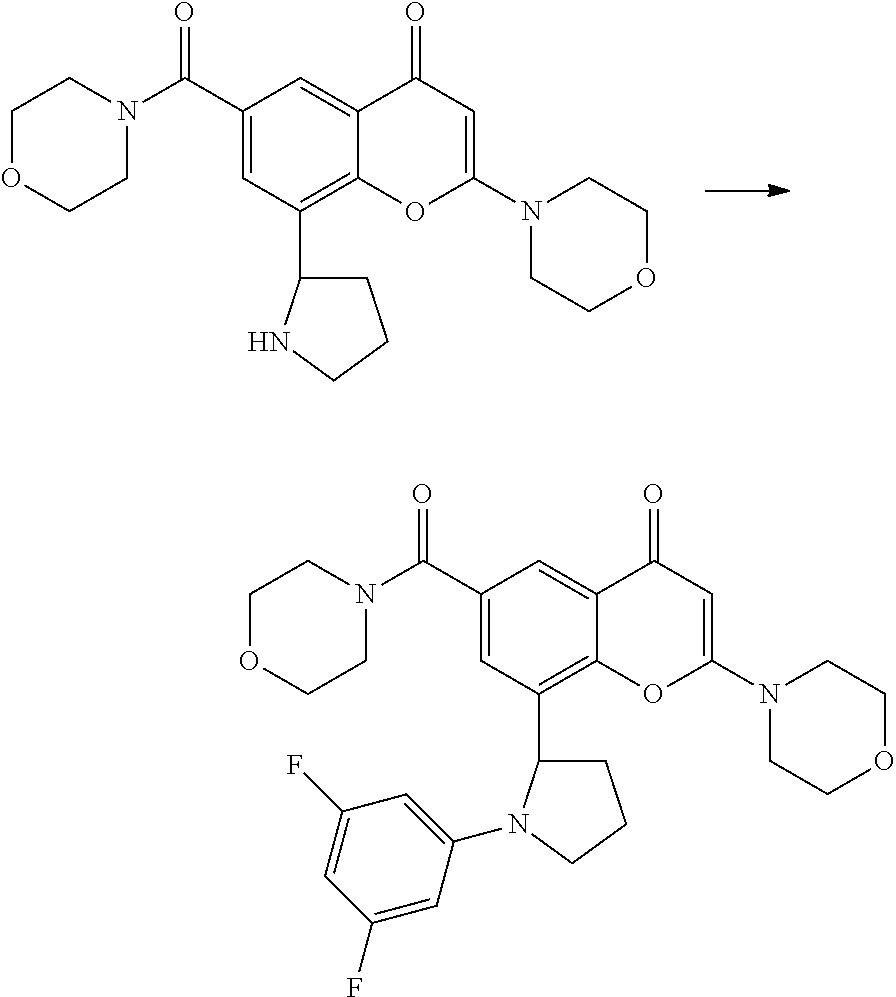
N1(C2=CC(=O)C3=CC(C(N4CCOCC4)=O)=CC(C4CCCN4)=C3O2)CCOCC1.N1(C2=CC(=O)C3=CC(C(N4CCOCC4)=O)=CC(C4CCCN4C4=CC(F)=CC(F)=C4)=C3O2)CCOCC1
